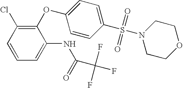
ClC1=C(OC2=CC=C(S(N3CCOCC3)(=O)=O)C=C2)C(NC(=O)C(F)(F)F)=CC=C1
